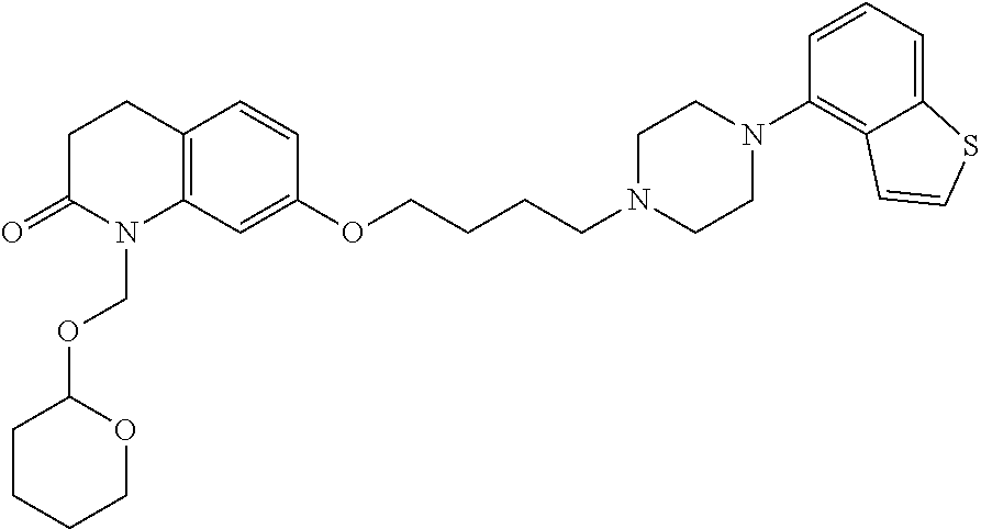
C12=C(C=C(OCCCCN3CCN(C4=C5C(=CC=C4)SC=C5)CC3)C=C1)N(COC1CCCCO1)C(=O)CC2
